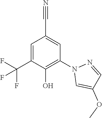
C1=C(C(F)(F)F)C(O)=C(N2C=C(OC)C=N2)C=C1C#N
